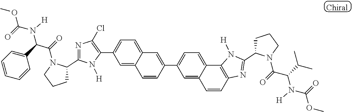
C1(C2=CC=C3C(=C2)C=CC(C2=CC=C4C5=C(N=C(C6CCCN6C(=O)C(C(C)C)N(C(=O)OC)[H])N5[H])C=CC4=C2)=C3)=C(Cl)N=C(C2CCCN2C(=O)C(C2=CC=CC=C2)N(C(=O)OC)[H])N1[H]
